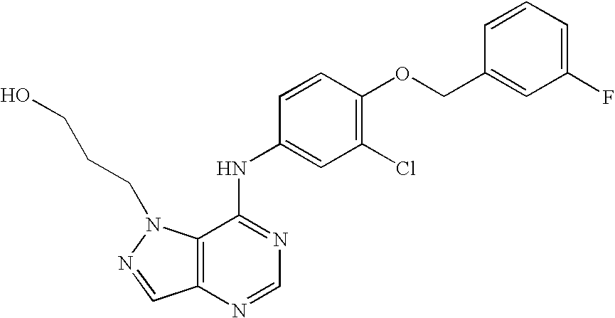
C(OC1=C(Cl)C=C(NC2=NC=NC3=C2N(CCCO)N=C3)C=C1)C1=CC(F)=CC=C1
